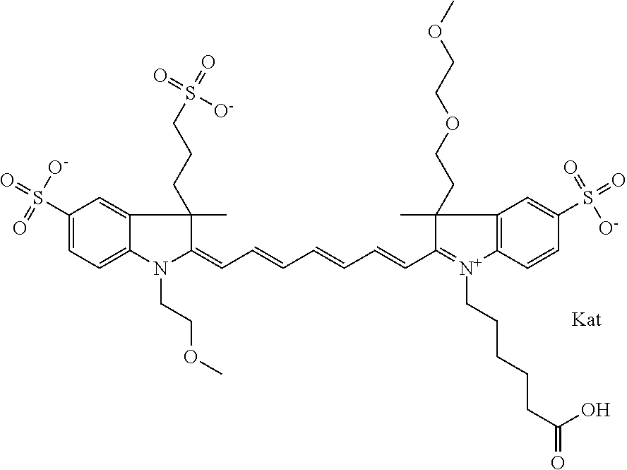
N1(CCOC)C(=CC=CC=CC=CC2=[N+](CCCCCC(=O)O)C3=C(C2(C)CCOCCOC)C=C(S(=O)(=O)[O-])C=C3)C(C)(CCCS(=O)([O-])=O)C2=CC(S(=O)(=O)[O-])=CC=C12
